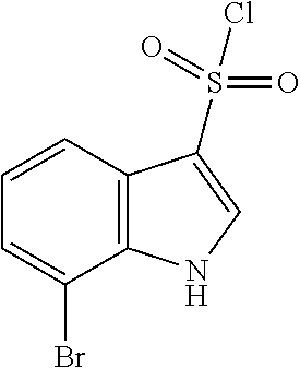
C12=C(C=CC=C1Br)C(S(=O)(=O)Cl)=CN2
